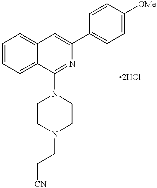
C12=CC=CC=C1C(N1CCN(CC[CN])CC1)=NC(C1=CC=C([OMe])C=C1)=C2
